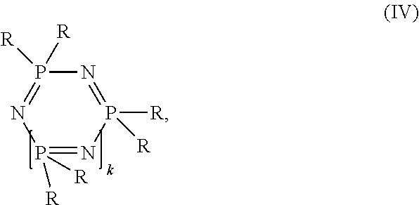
P1([R])([R])=NP([R])([R])=NP([R])([R])=N1
